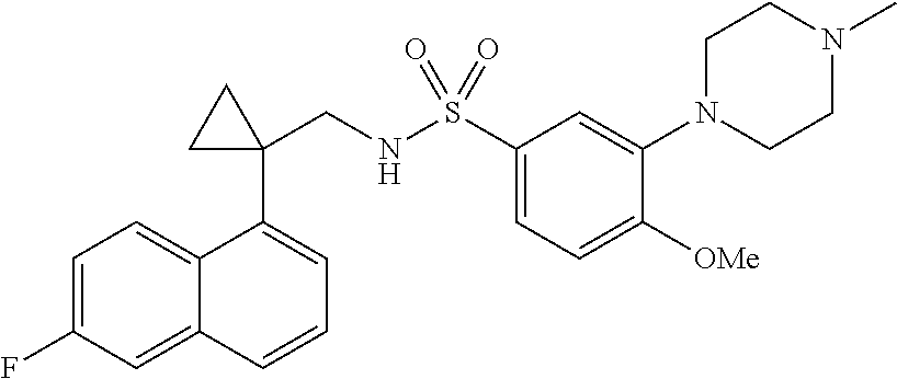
C1=C(F)C=C2C(=C1)C(C1(CNS(C3=CC=C([OMe])C(N4CCN(C)CC4)=C3)(=O)=O)CC1)=CC=C2
